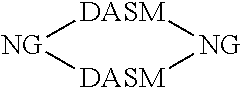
[NG]1[DASM][NG][DASM]1
